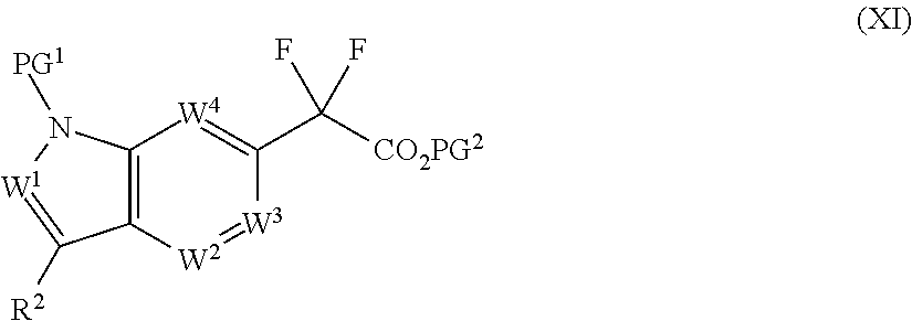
C12=C([W2]=[W3]C(C([CO2PG2])(F)F)=[W4]1)C([R2])=[W1]N2[PG1]
